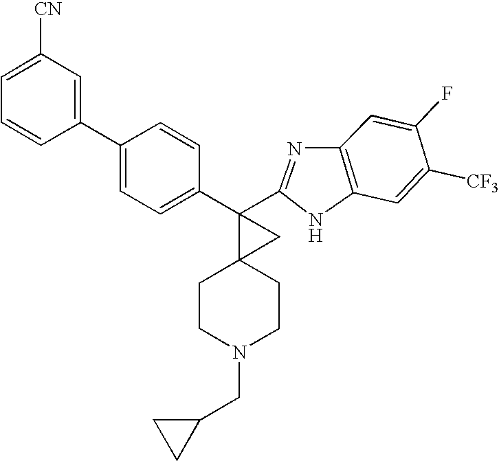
C1=C(F)C([CF3])=CC2=C1N=C(C1(C3=CC=C(C4=CC([CN])=CC=C4)C=C3)C3(CCN(CC4CC4)CC3)C1)N2
